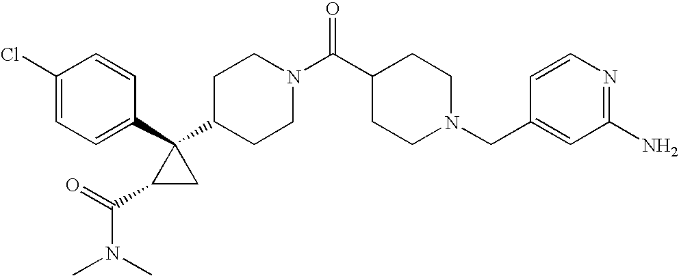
C1(Cl)=CC=C(C2(C3CCN(C(C4CCN(CC5=CC(N)=NC=C5)CC4)=O)CC3)C(C(=O)N(C)C)C2)C=C1
